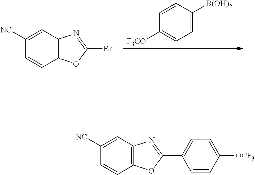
C1=C([B(OH)2])C=CC([F3CO])=C1.C12=C(C=C([NC])C=C1)N=C(Br)O2.C12=C(C=C([NC])C=C1)N=C(C1=CC=C([OCF3])C=C1)O2
